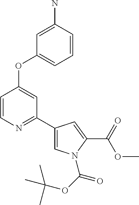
C1=CN=C(C2=CN(C(=O)OC(C)(C)C)C(C(=O)OC)=C2)C=C1OC1=CC=CC(N)=C1
